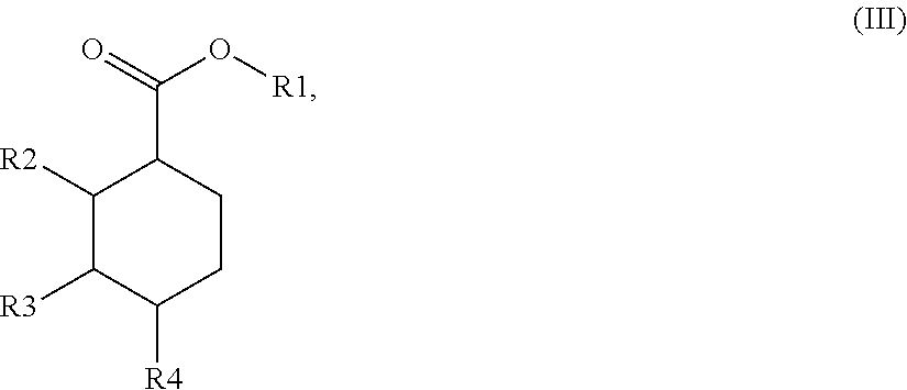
C1([R2])C([R3])C([R4])CCC1C(=O)O[R1]
